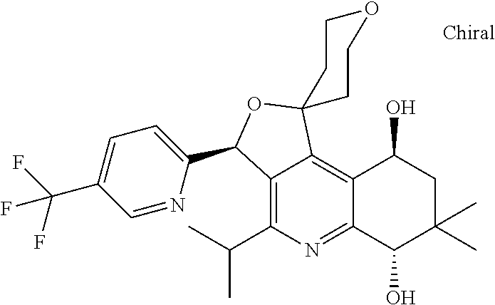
C12=C(C(C)C)N=C3C(=C1C1(OC2C2=CC=C(C(F)(F)F)C=N2)CCOCC1)C(O)CC(C)(C)C3O
